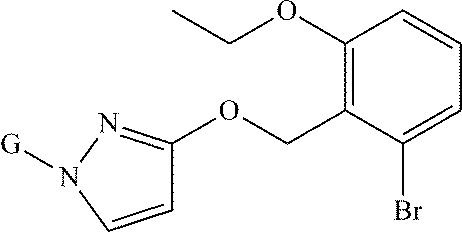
C1=CN([G])N=C1OCC1=C(OCC)C=CC=C1Br
